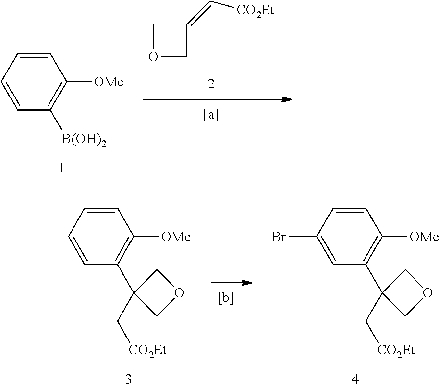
O1CC(=C[CO2Et])C1.C1=CC=CC([B(OH)2])=C1[OMe].C1=CC=CC(C2(C[CO2Et])COC2)=C1[OMe].C1=CC(Br)=CC(C2(C[CO2Et])COC2)=C1[OMe]
